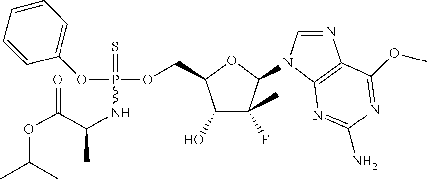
O(P(OCC1C(O)C(F)(C)C(N2C=NC3=C2N=C(N)N=C3OC)O1)(=S)NC(C)C(OC(C)C)=O)C1=CC=CC=C1
